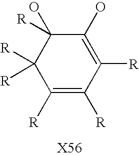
C1([R])=C([R])C([R])([R])C(O)([R])C(O)=C1[R]
